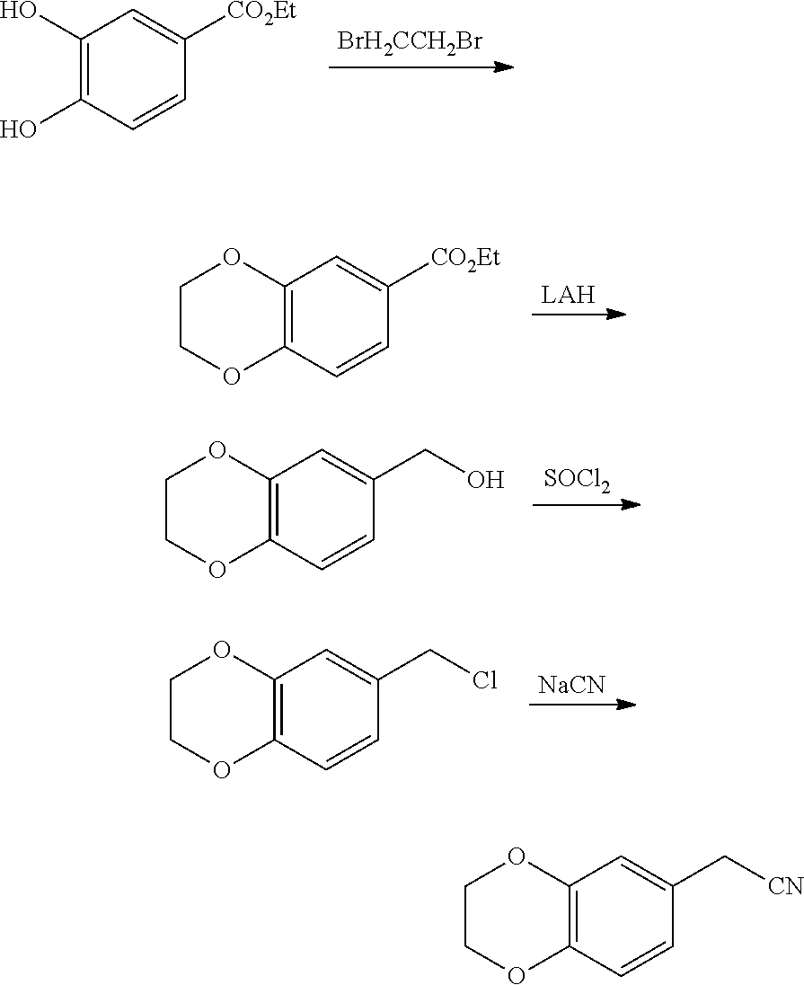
[BrH2CCH2Br].C1(O)=C(O)C=CC([CO2Et])=C1.[LAH].C12=C(C=CC([CO2Et])=C1)OCCO2.[SOCl2].C12=C(C=CC(CO)=C1)OCCO2.[NaCN].C12=C(C=CC(CCl)=C1)OCCO2.C12=C(C=CC(C[CN])=C1)OCCO2
